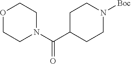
O1CCN(C(C2CCN([Boc])CC2)=O)CC1
